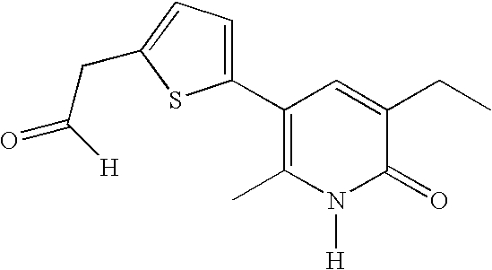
C1(C2=CC=C(CC(=O)[H])S2)=C(C)N([H])C(=O)C(CC)=C1
